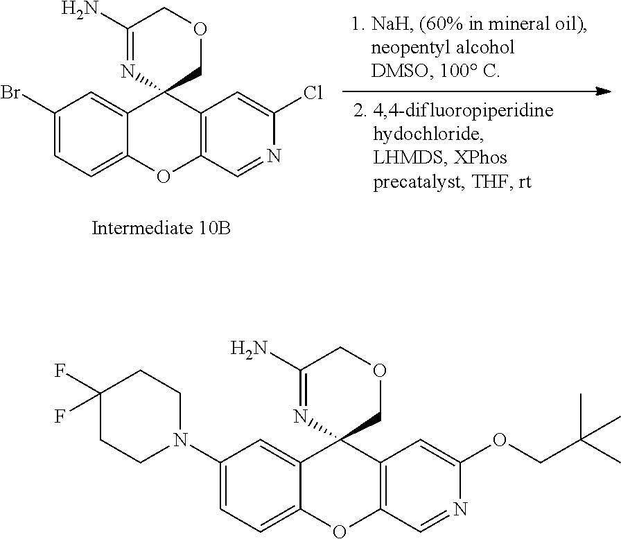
C12=C(C=NC(Cl)=C1)OC1=CC=C(Br)C=C1C21COCC(N)=N1.C12=C(C=NC(OCC(C)(C)C)=C1)OC1=CC=C(N3CCC(F)(F)CC3)C=C1C21COCC(N)=N1
